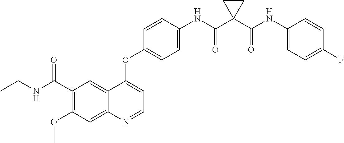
C12=CC(C(NCC)=O)=C(OC)C=C1N=CC=C2OC1=CC=C(NC(C2(C(NC3=CC=C(F)C=C3)=O)CC2)=O)C=C1
